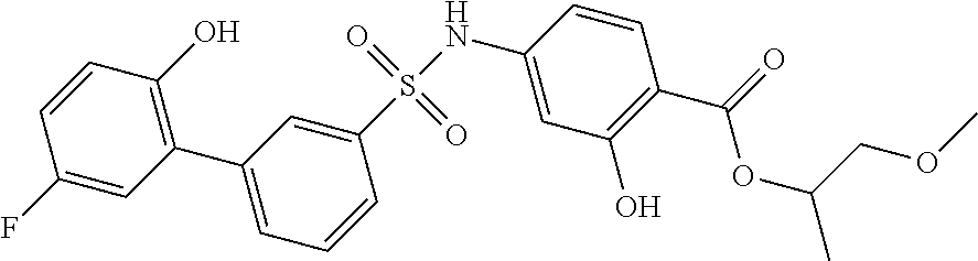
C1(C2=C(O)C=CC(F)=C2)=CC=CC(S(NC2=CC(O)=C(C(=O)OC(C)COC)C=C2)(=O)=O)=C1
